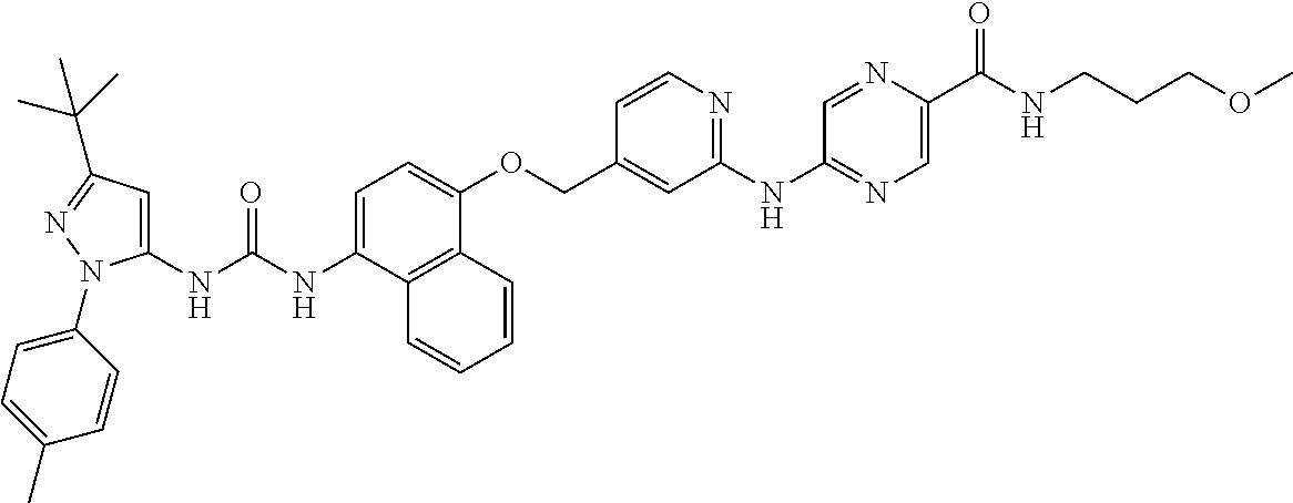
N(C(NC1=CC(C(C)(C)C)=NN1C1=CC=C(C)C=C1)=O)C1=CC=C(OCC2=CC(NC3=NC=C(C(NCCCOC)=O)N=C3)=NC=C2)C2=C1C=CC=C2
